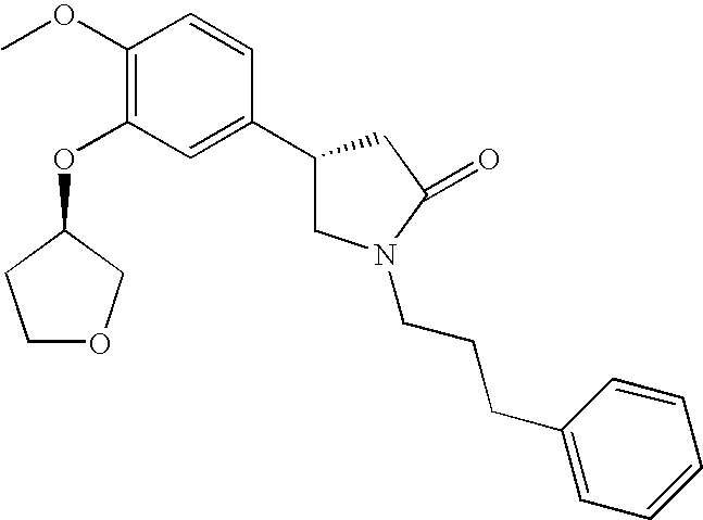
C1(OC)=C(OC2CCOC2)C=C(C2CN(CCCC3=CC=CC=C3)C(=O)C2)C=C1
